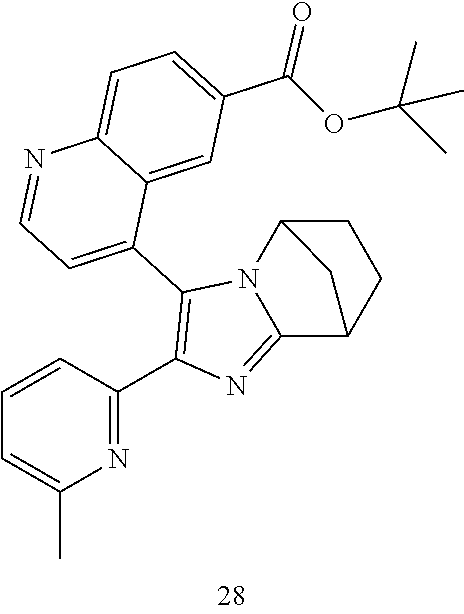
C1=CC(C2=C(C3=CC=NC4=CC=C(C(OC(C)(C)C)=O)C=C34)N3C(=N2)C2CCC3C2)=NC(C)=C1
